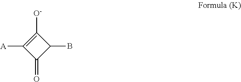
C1([O-])=C([A])C(=O)C1B
